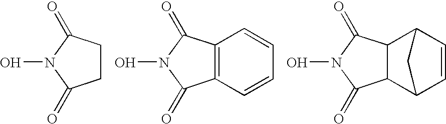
C1CC(=O)N(O)C1=O.C12=C(C(=O)N(O)C1=O)C=CC=C2.C12C(C(=O)N(O)C1=O)C1C=CC2C1
